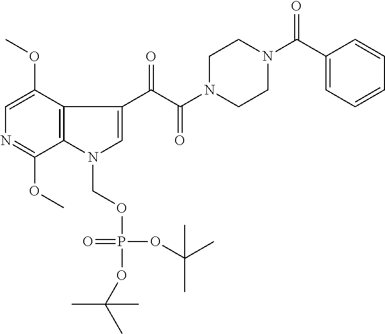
C12=C(N(COP(OC(C)(C)C)(OC(C)(C)C)=O)C=C1C(C(N1CCN(C(C3=CC=CC=C3)=O)CC1)=O)=O)C(OC)=NC=C2OC
